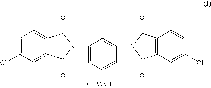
C1=C(Cl)C=C2C(=C1)C(=O)N(C1=CC=CC(N3C(=O)C4=C(C=CC(Cl)=C4)C3=O)=C1)C2=O
